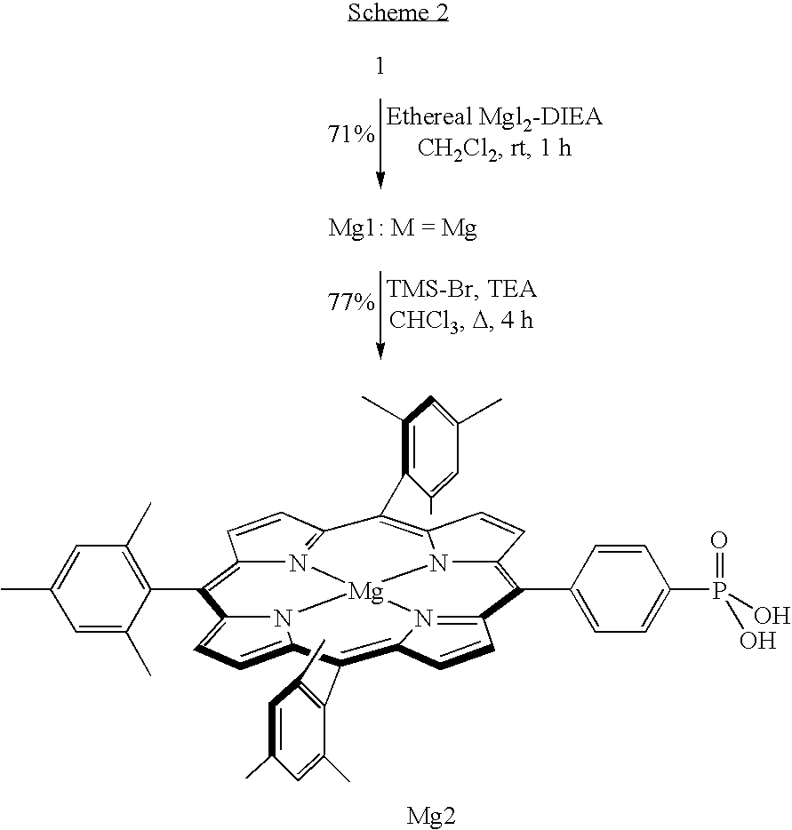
CC1=CC(C)=C(C2=C3C=CC4=N3[Mg]35N6C2=CC=C6C(C2=C(C)C=C(C)C=C2C)=C2C=CC(=N23)C(C2=CC=C(P(O)(O)=O)C=C2)=C2C=CC(=C4C3=C(C)C=C(C)C=C3C)N25)C(C)=C1.[Mg2]
